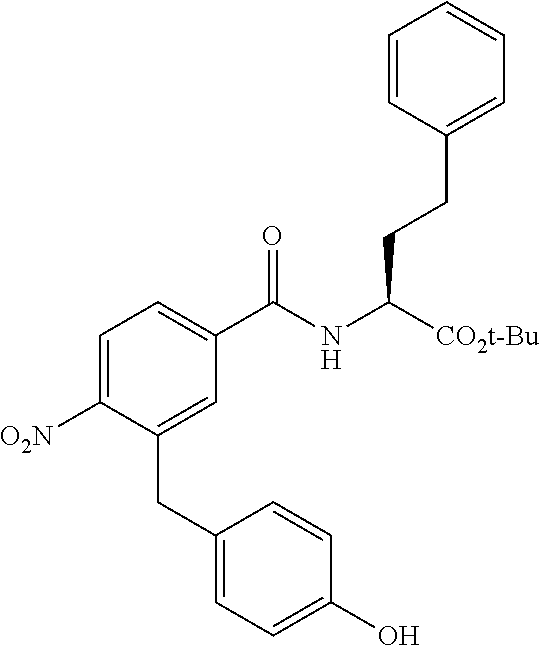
C1=C([O2N])C(CC2=CC=C(O)C=C2)=CC(C(NC([CO2t-Bu])CCC2=CC=CC=C2)=O)=C1
